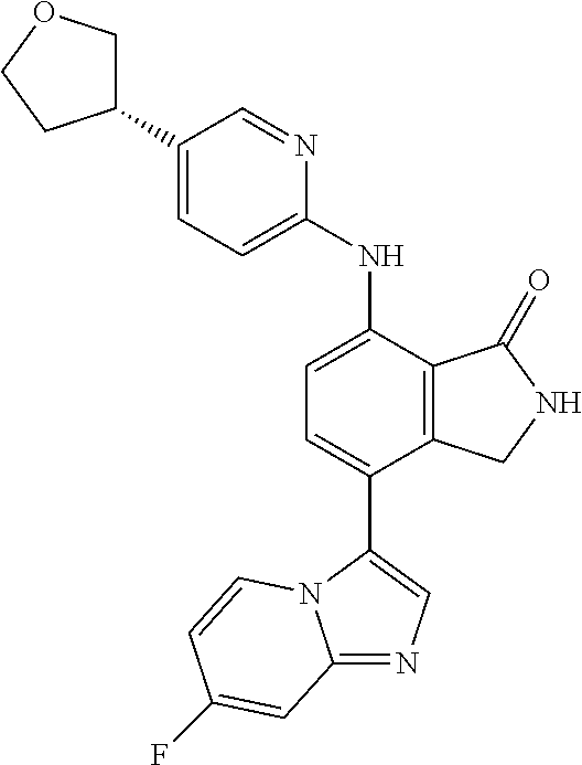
C1(C2COCC2)=CC=C(NC2=CC=C(C3=CN=C4N3C=CC(F)=C4)C3=C2C(=O)NC3)N=C1
